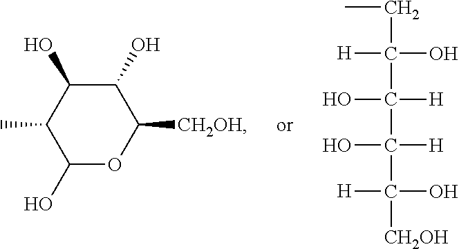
C1(O)OC([CH2OH])C(O)C(O)C1C.C(C(C(C(C([CH2OH])(O)[H])([H])O)([H])O)(O)[H])C
